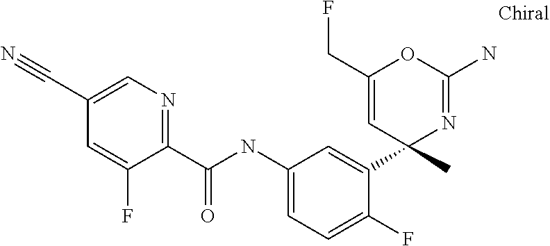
C1=C(C#N)C=C(F)C(C(NC2=CC=C(F)C(C3(C)N=C(N)OC(CF)=C3)=C2)=O)=N1
